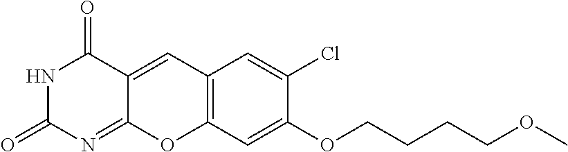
N1C(=O)N=C2C(=CC3=C(O2)C=C(OCCCCOC)C(Cl)=C3)C1=O
